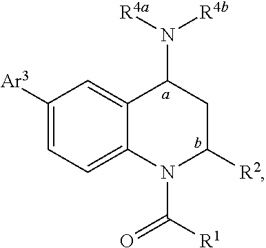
C1([Ar3])=CC=C2C(=C1)C(N([R4b])[R4a])CC([R2])N2C(=O)[R1]
